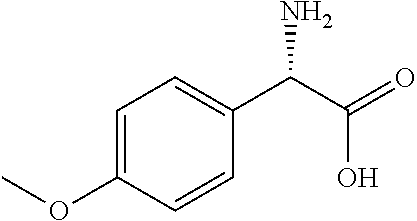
C1=C(OC)C=CC(C(C(=O)O)N)=C1
